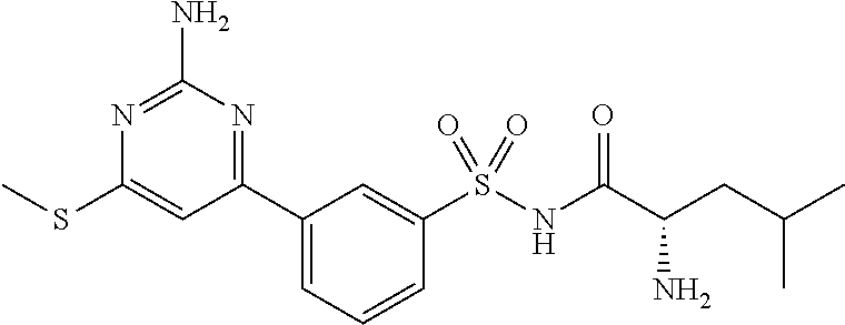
C1(C2=NC(N)=NC(SC)=C2)=CC=CC(S(NC(C(CC(C)C)N)=O)(=O)=O)=C1
